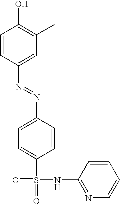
C1=CC(N=NC2=CC=C(S(=O)(=O)NC3=NC=CC=C3)C=C2)=CC(C)=C1O
